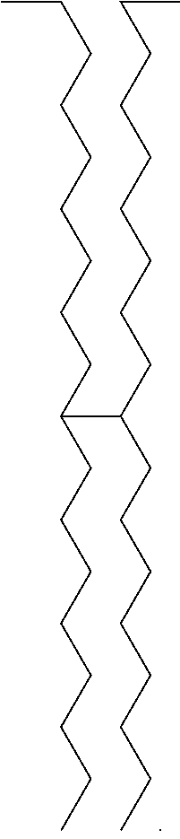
CCCCCCCCC(CCCCCCCCC)C(CCCCCCCC)CCCCCCCCC
